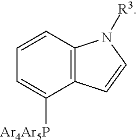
C1=CC2=C(C([Ar4Ar5P])=C1)C=CN2[R3]
